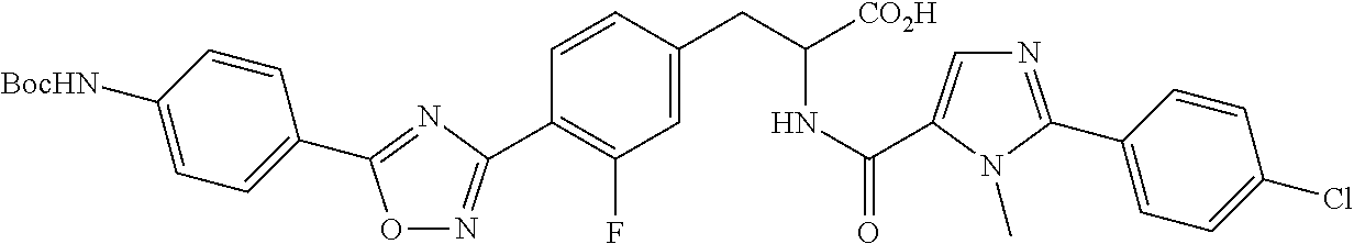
O1N=C(C2=C(F)C=C(CC(NC(=O)C3=CN=C(C4=CC=C(Cl)C=C4)N3C)[CO2H])C=C2)N=C1C1=CC=C([BocHN])C=C1
